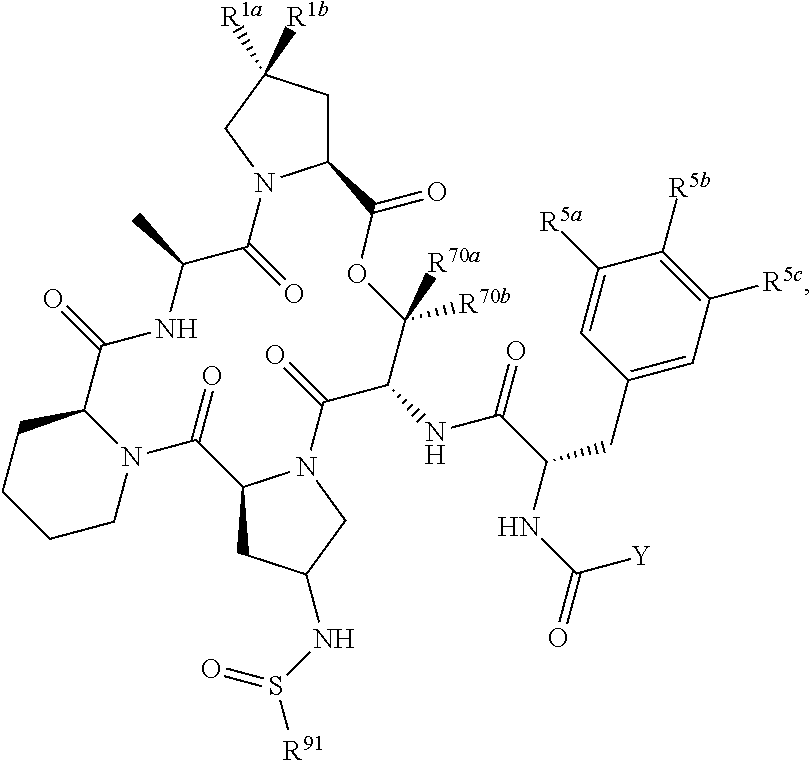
C12CC([R1b])([R1a])CN1C(=O)C(C)NC(=O)C1CCCCN1C(=O)C1CC(NS([R91])=O)CN1C(=O)C(NC(=O)C(CC1=CC([R5c])=C([R5b])C([R5a])=C1)NC([Y])=O)C([R70a])([R70b])OC2=O
